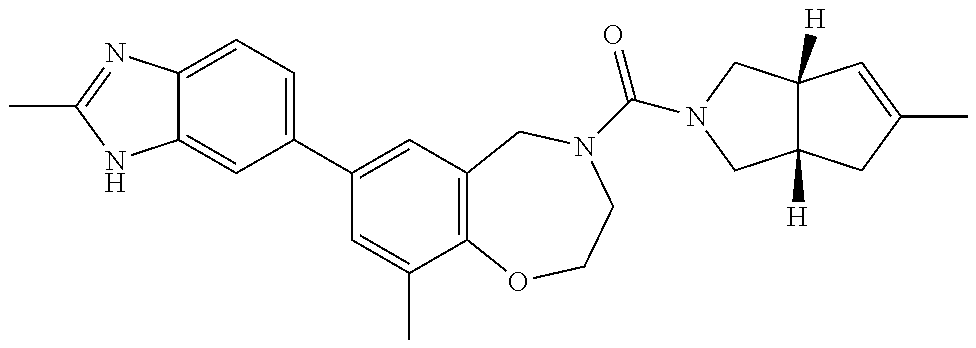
C12=CC(C3=CC4=C(C(C)=C3)OCCN(C(=O)N3CC5([H])C([H])(C3)CC(C)=C5)C4)=CC=C1N=C(C)N2
